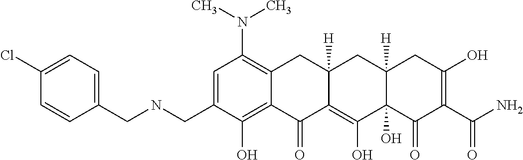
C1=C(CNCC2=CC=C(Cl)C=C2)C(O)=C2C(=C1N(C)C)CC1([H])C(=C(O)C3(O)C([H])(C1)CC(O)=C(C(N)=O)C3=O)C2=O
